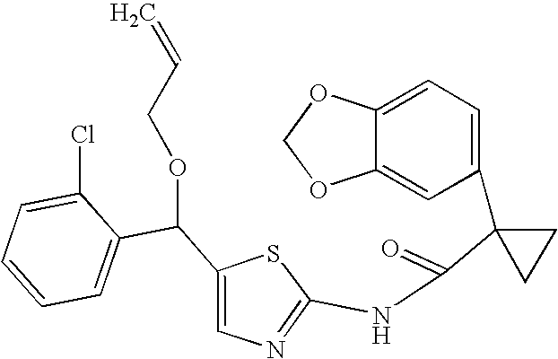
C1=C2C(=CC(C3(C(=O)NC4=NC=C(C(OCC=C)C5=CC=CC=C5Cl)S4)CC3)=C1)OCO2
